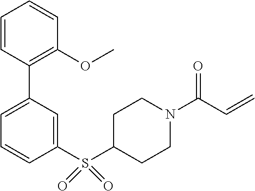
C1=CC(C2=CC=CC(S(C3CCN(C(C=C)=O)CC3)(=O)=O)=C2)=C(OC)C=C1
